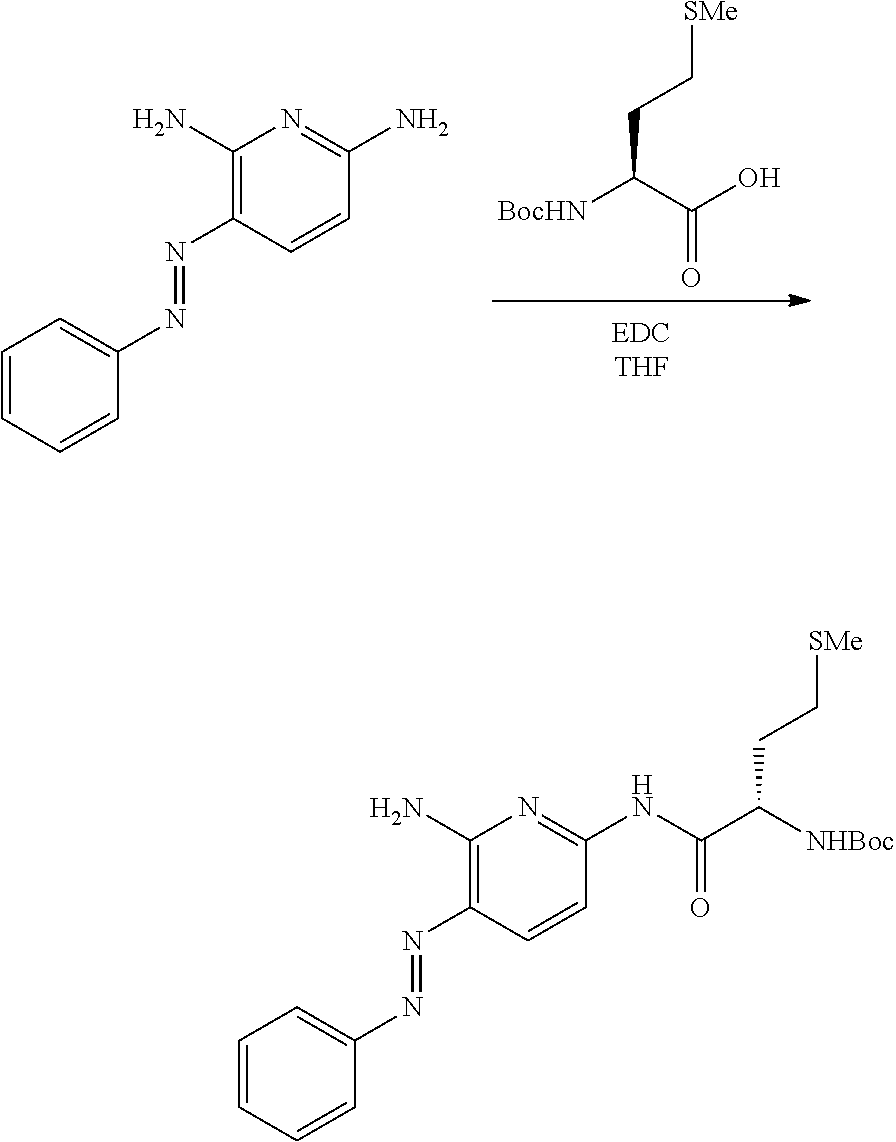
[BocHN]C(C(O)=O)CC[SMe].C1=CC=CC(N=NC2=C(N)N=C(N)C=C2)=C1.C1=CC=CC(N=NC2=C(N)N=C(NC(C([NHBoc])CC[SMe])=O)C=C2)=C1
